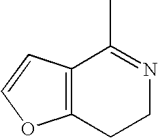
C12=C(CCN=C1C)OC=C2
